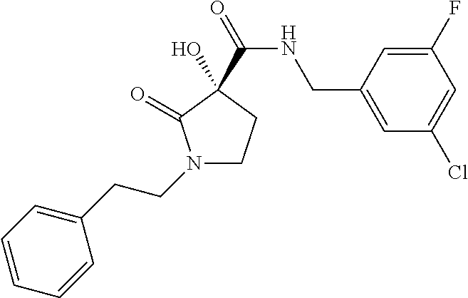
OC1(C(=O)NCC2=CC(Cl)=CC(F)=C2)CCN(CCC2=CC=CC=C2)C1=O
